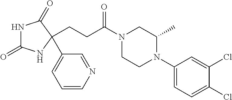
N1C(=O)NC(C2=CC=CN=C2)(CCC(N2CCN(C3=CC=C(Cl)C(Cl)=C3)C(C)C2)=O)C1=O
